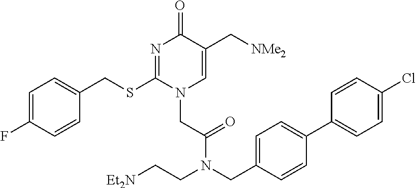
C1=C(F)C=CC(CSC2=NC(=O)C(C[NMe2])=CN2CC(=O)N(CC2=CC=C(C3=CC=C(Cl)C=C3)C=C2)CC[Et2N])=C1
